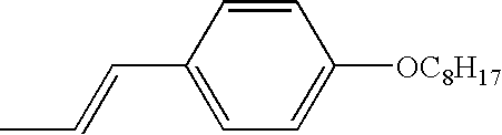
C1(C=CC)=CC=C([OC8H17])C=C1
